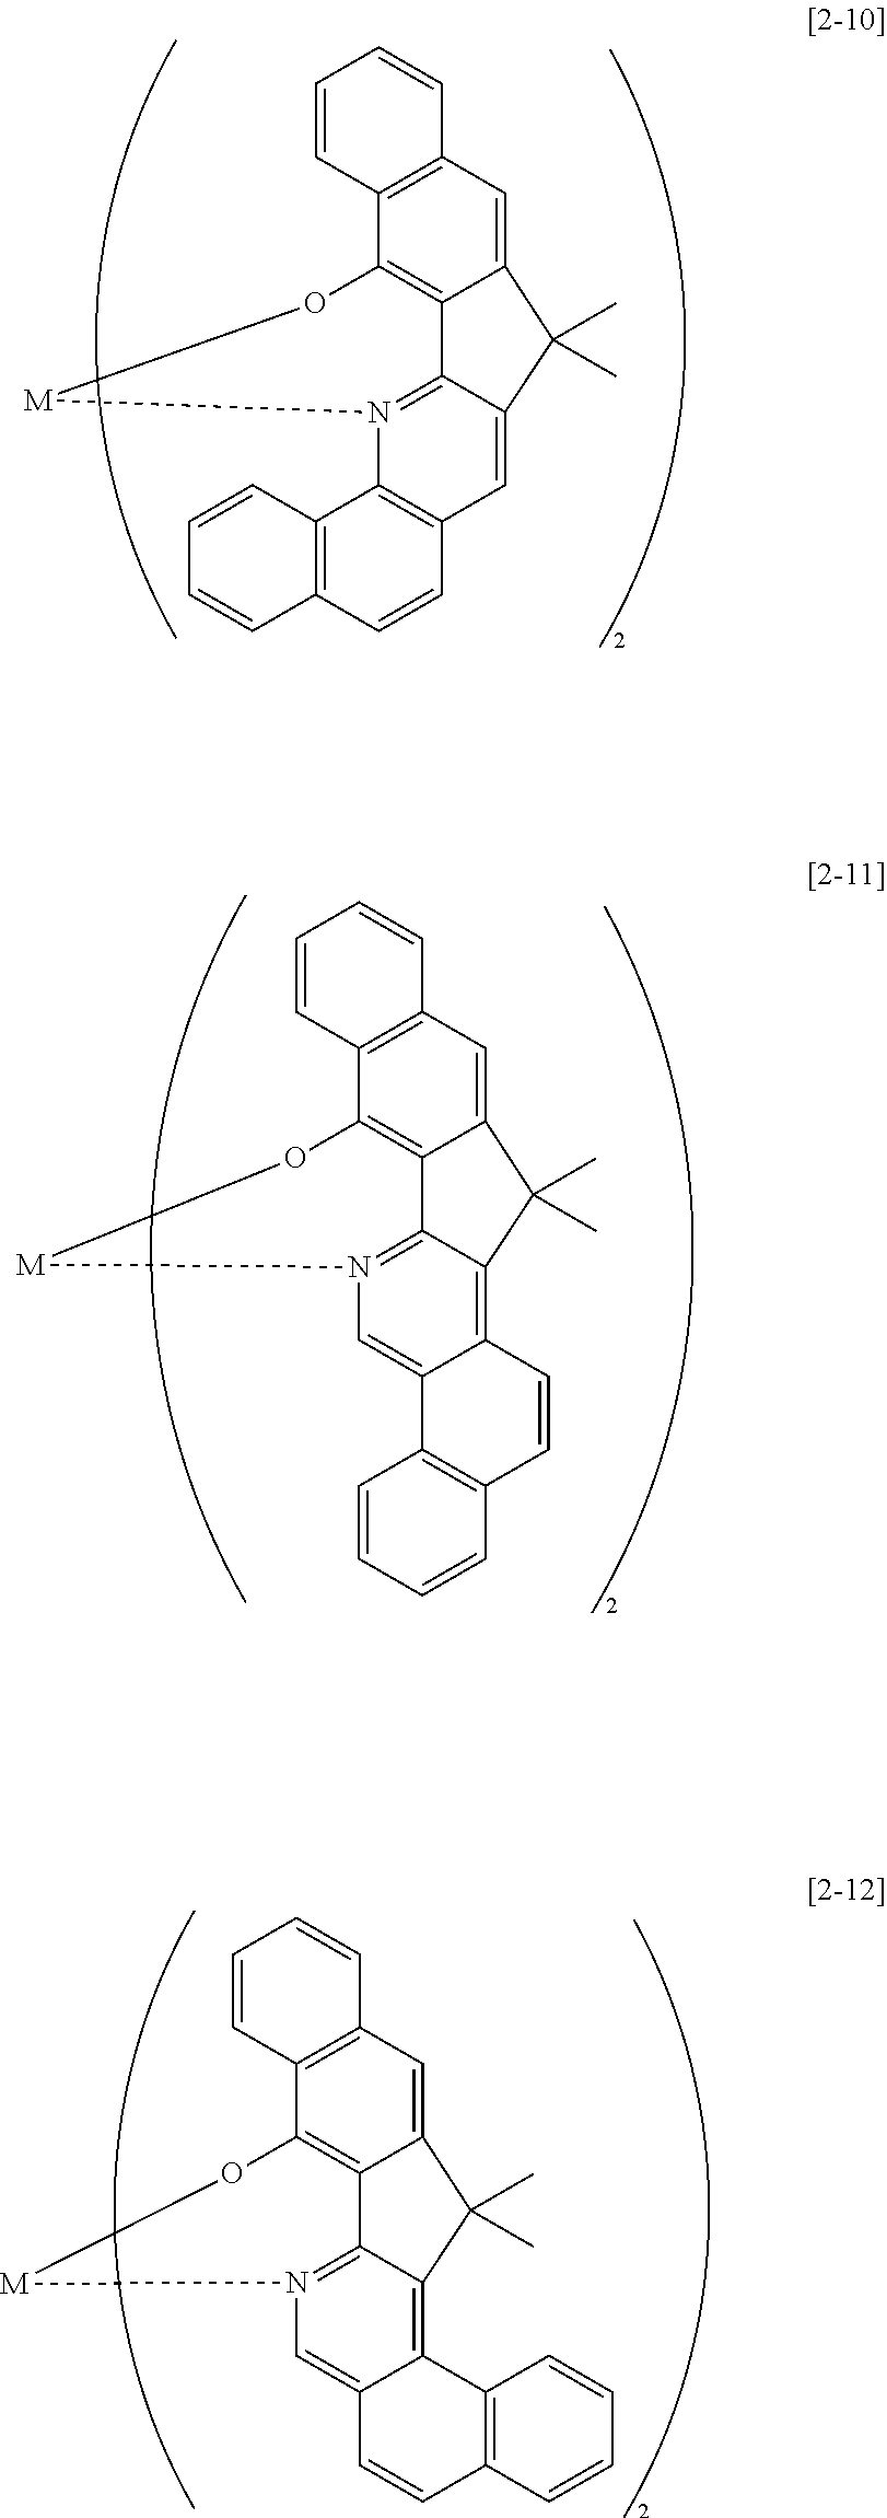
C12=CC3=C(C4=C1C1=N(C5=C(C=C1C2(C)C)C=CC1=C5C=CC=C1)[M]O4)C=CC=C3.C12=CC3=C(C4=C1C1=N(C=C5C(=C1C2(C)C)C=CC1=C5C=CC=C1)[M]O4)C=CC=C3.C12=CC3=C(C4=C1C1=N(C=C5C(=C1C2(C)C)C1=C(C=C5)C=CC=C1)[M]O4)C=CC=C3
